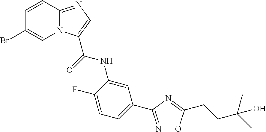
C1(Br)=CN2C(=NC=C2C(=O)NC2=CC(C3=NOC(CCC(C)(C)O)=N3)=CC=C2F)C=C1
